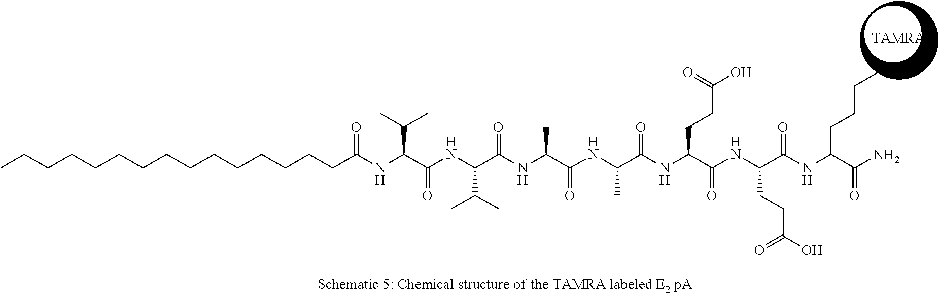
C(CCCCCCCCCCCCCC(NC(C(NC(C(NC(C(NC(C(NC(C(NC(C(NC(C(N)=O)CCCC)=O)CCC(O)=O)=O)CCC(O)=O)=O)C)=O)C)=O)C(C)C)=O)C(C)C)=O)C.[TAMRA]
